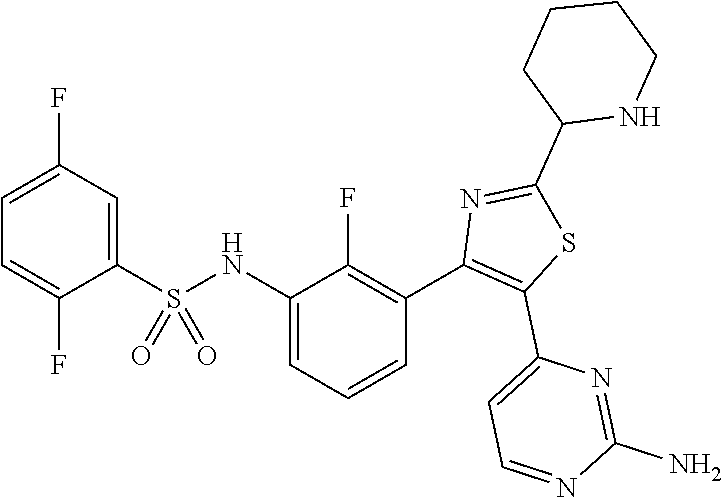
C1=C(F)C(S(NC2=CC=CC(C3=C(C4=CC=NC(N)=N4)SC(C4NCCCC4)=N3)=C2F)(=O)=O)=CC(F)=C1
